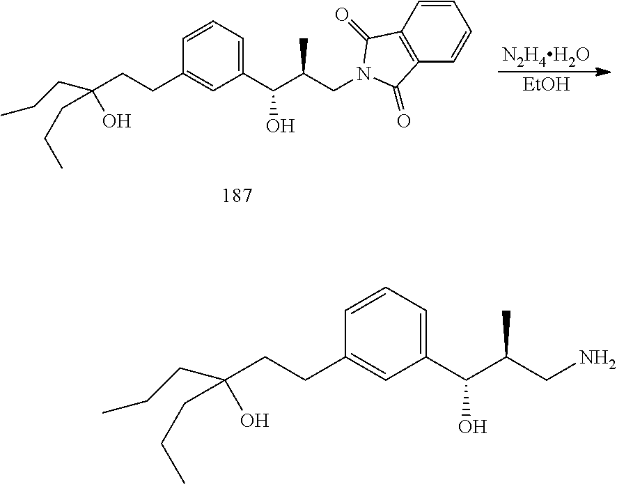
C(CCC1=CC(C(C(C)CN)O)=CC=C1)(CCC)(CCC)O.C(CCC1=CC(C(C(C)CN2C(=O)C3=C(C=CC=C3)C2=O)O)=CC=C1)(CCC)(CCC)O.[N2H4H2O].[EtOH]
